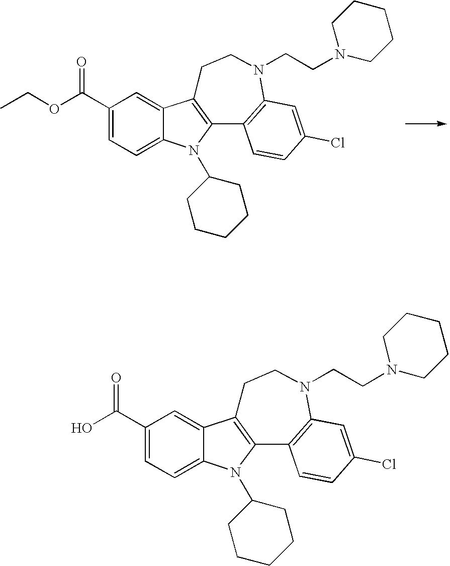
CCOC(C1=CC=C2C(=C1)C1=C(N2C2CCCCC2)C2=C(N(CCN3CCCCC3)CC1)C=C(Cl)C=C2)=O.OC(C1=CC=C2C(=C1)C1=C(N2C2CCCCC2)C2=C(N(CCN3CCCCC3)CC1)C=C(Cl)C=C2)=O
